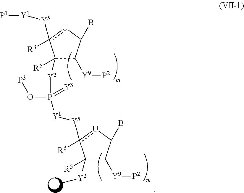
C1([R5])([Y2]P(O[P3])([Y1][Y5]c2([R3])[U]C(B)C([Y9][P2])C2([R5])[Y2]C)=[Y3])C([Y9][P2])C(B)[U]c1([R3])[Y5][Y1][P1]
